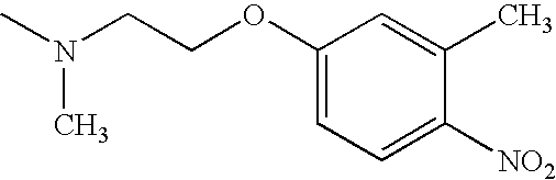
C1(OCCN(C)C)=CC=C([NO2])C(C)=C1
